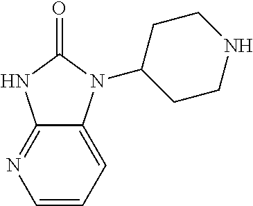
C1=CC=C2C(=N1)NC(=O)N2C1CCNCC1
